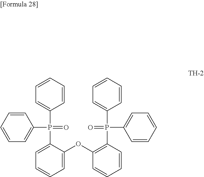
C1=CC=CC=C1P(C1=CC=CC=C1)(=O)C1=CC=CC=C1OC1=C(P(=O)(C2=CC=CC=C2)C2=CC=CC=C2)C=CC=C1
